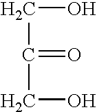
OCC(=O)CO
